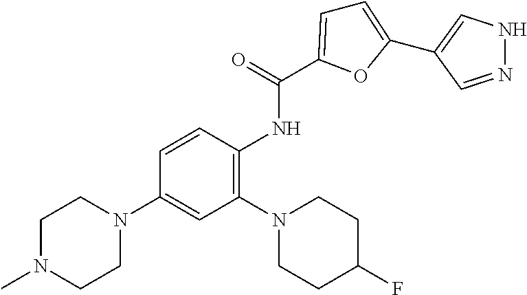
C1=C(C2=CNN=C2)OC(C(=O)NC2=C(N3CCC(F)CC3)C=C(N3CCN(C)CC3)C=C2)=C1
